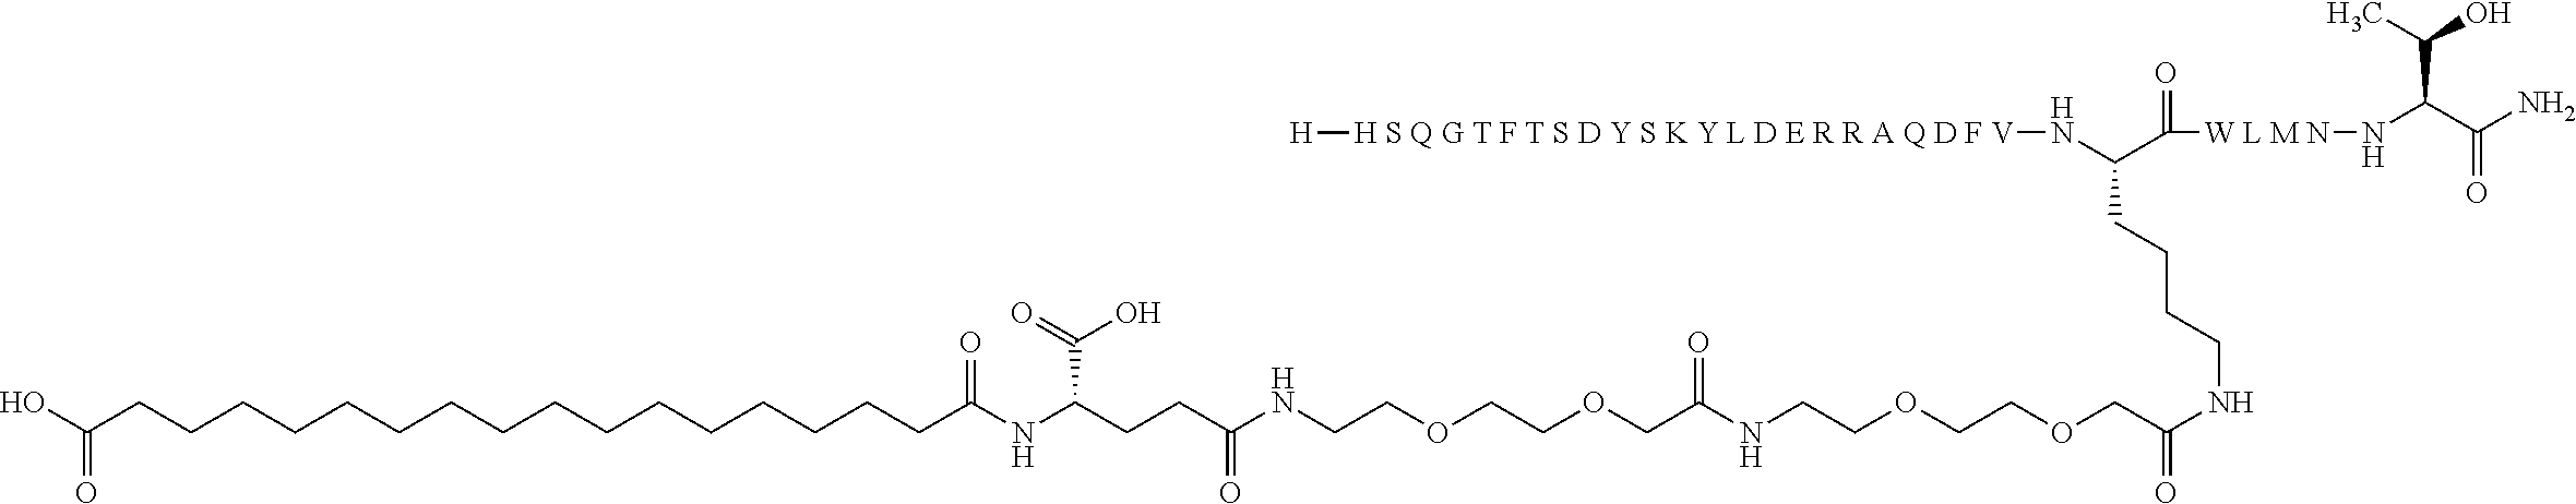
C(NC(COCCOCCNC(COCCOCCNC(CCC(NC(CCCCCCCCCCCCCCCCC(O)=O)=O)C(O)=O)=O)=O)=O)CCCC(N[H S Q G T F T S D Y S K Y L D E R R A Q D F V][H])C([W L M N]NC(C(N)=O)C(C)O)=O
